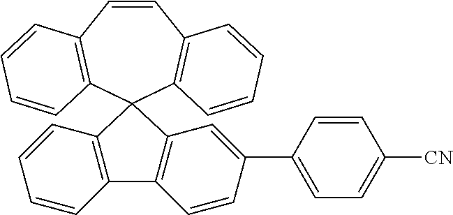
C12=C(C=CC=C1)C1(C3=C2C=CC(C2=CC=C([CN])C=C2)=C3)C2=C(C=CC3=C1C=CC=C3)C=CC=C2
